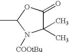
CC1N([COOtBu])C(C)(C)C(=O)O1
